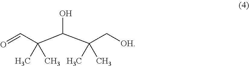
CC(C(O)C(C[OH])(C)C)(C)C=O
